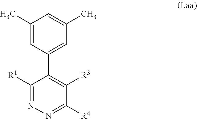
C1(C)=CC(C2=C([R3])C([R4])=NN=C2[R1])=CC(C)=C1
